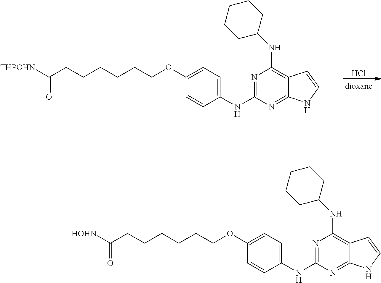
C1(NC2=NC(NC3CCCCC3)=C3C(=N2)NC=C3)=CC=C(OCCCCCCC([THPOHN])=O)C=C1.Cl.C1(NC2=NC(NC3CCCCC3)=C3C(=N2)NC=C3)=CC=C(OCCCCCCC([HOHN])=O)C=C1
